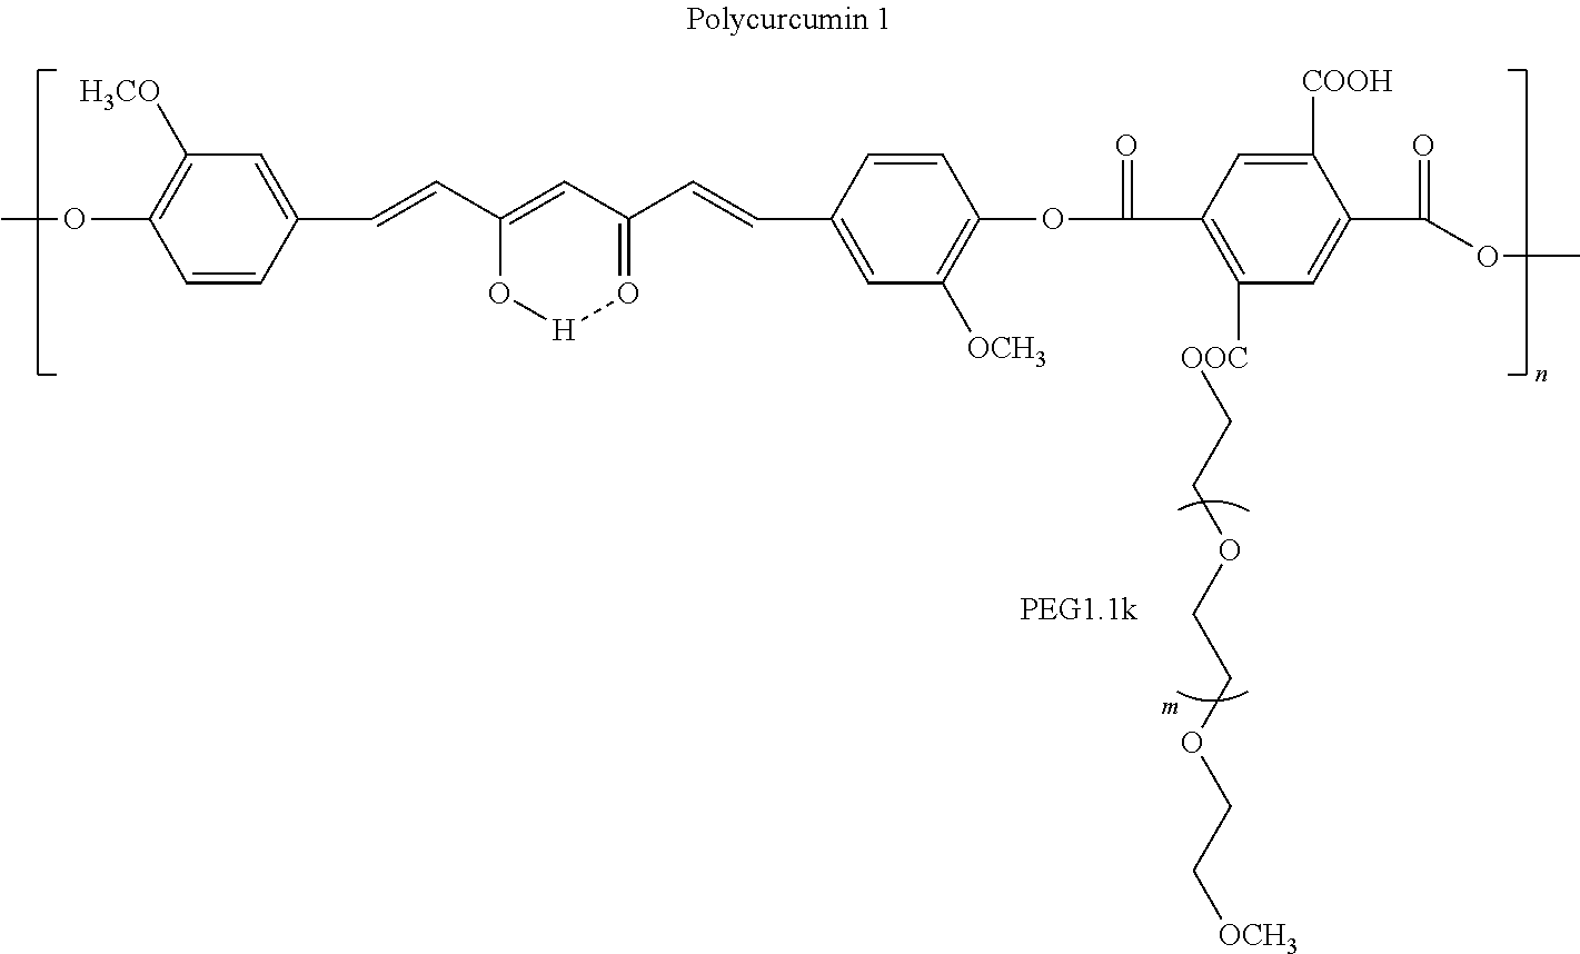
COC1=C([H3CO])C=C(C=CC2=CC(C=CC3=CC([OCH3])=C(OC(=O)C4=C([OOC]CCOCCOCC[OCH3])C=C(C(=O)OC)C([COOH])=C4)C=C3)=O[H]O2)C=C1.[m]
